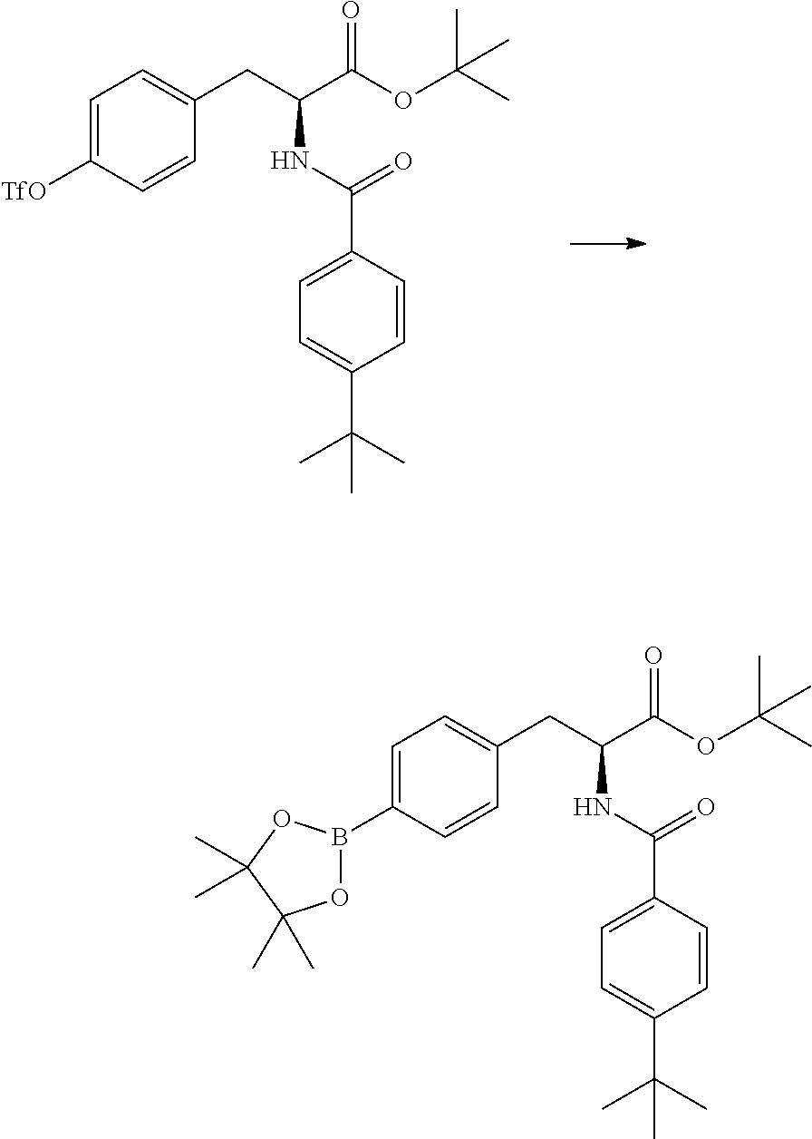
C1=CC([TfO])=CC=C1CC(C(OC(C)(C)C)=O)NC(=O)C1=CC=C(C(C)(C)C)C=C1.C1=CC(B2OC(C)(C)C(C)(C)O2)=CC=C1CC(C(OC(C)(C)C)=O)NC(=O)C1=CC=C(C(C)(C)C)C=C1
